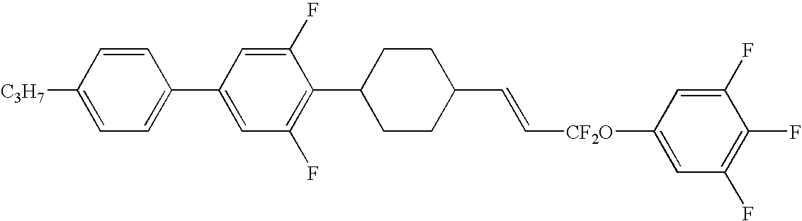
C1=C([C3H7])C=CC(C2=CC(F)=C(C3CCC(C=C[CF2O]C4=CC(F)=C(F)C(F)=C4)CC3)C(F)=C2)=C1
